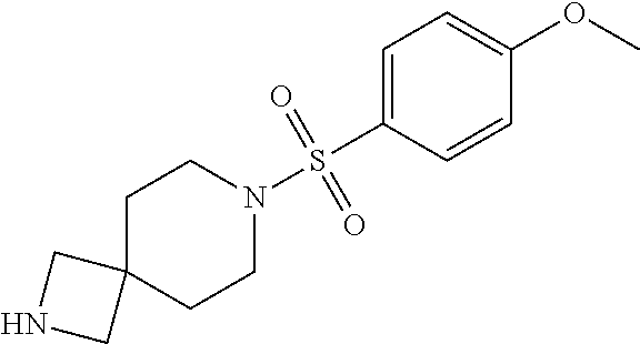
C1C2(CCN(S(C3=CC=C(OC)C=C3)(=O)=O)C1)CNC2
